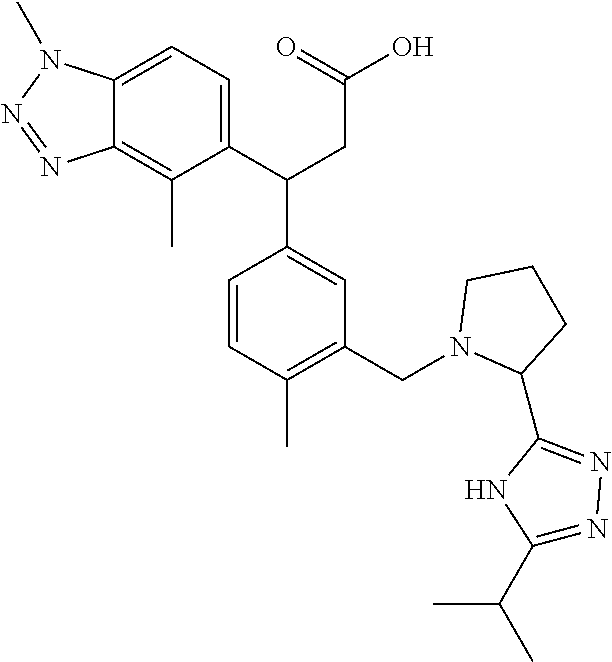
C1(C(CC(O)=O)C2=CC(CN3C(C4=NN=C(C(C)C)N4)CCC3)=C(C)C=C2)=CC=C2C(=C1C)N=NN2C
